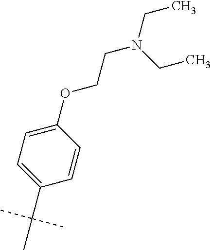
C1=C(OCCN(CC)CC)C=CC(C(C)(C)C)=C1
